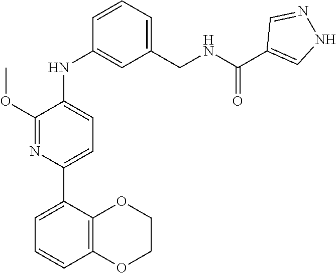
C1(OC)=NC(C2=CC=CC3=C2OCCO3)=CC=C1NC1=CC(CNC(C2=CNN=C2)=O)=CC=C1
